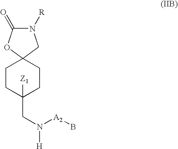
C1C2(CCC([Z1])(CN([H])[A2]B)C1)CN([R])C(=O)O2
